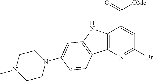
C12=C(N=C(Br)C=C1C(=O)[OMe])C1=C(N2)C=C(N2CCN(C)CC2)C=C1
